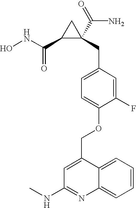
ONC(C1C(C(=O)N)(CC2=CC=C(OCC3=CC(NC)=NC4=CC=CC=C34)C(F)=C2)C1)=O
